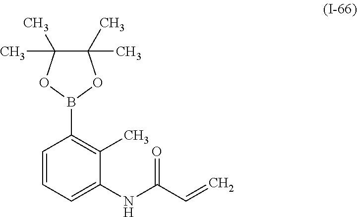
C1=CC=C(NC(=O)C=C)C(C)=C1B1OC(C)(C)C(C)(C)O1
